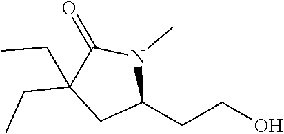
C1C(CCO)N(C)C(=O)C1(CC)CC
